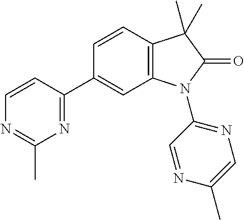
C12=C(C=CC(C3=NC(C)=NC=C3)=C1)C(C)(C)C(=O)N2C1=NC=C(C)N=C1
